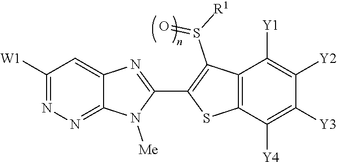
C12=NN=C([W1])C=C1N=C(C1=C(S(=O)[R1])C3=C(S1)C([Y4])=C([Y3])C([Y2])=C3[Y1])N2[Me]
